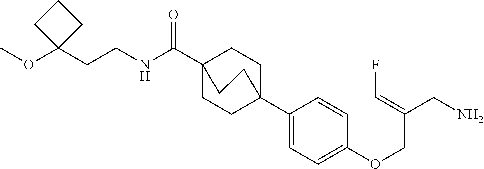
N(C(C12CCC(C3=CC=C(OCC(CN)=CF)C=C3)(CC1)CC2)=O)CCC1(OC)CCC1
